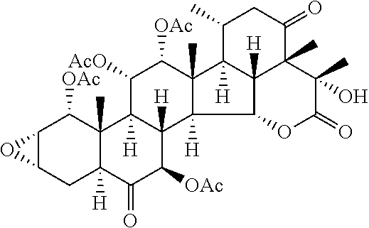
C12C(CC3([H])C(C)(C1[OAc])C1([H])C([H])(C([OAc])C3=O)C3([H])C(C)(C([OAc])C1[AcO])C1([H])C4([H])C3OC(=O)C(C)(O)C4(C)C(=O)CC1C)O2
